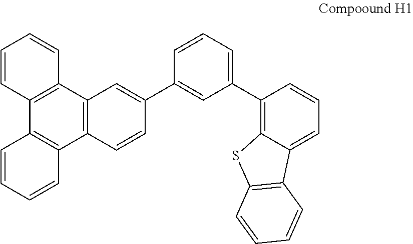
C1=CC2=C(C=C1)C1=C(C3=C2C=CC=C3)C=CC(C2=CC(C3=C4C(=CC=C3)C3=C(S4)C=CC=C3)=CC=C2)=C1
